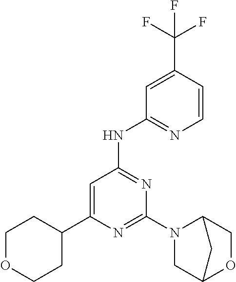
C1=C(C2CCOCC2)N=C(N2CC3OCC2C3)N=C1NC1=NC=CC(C(F)(F)F)=C1
